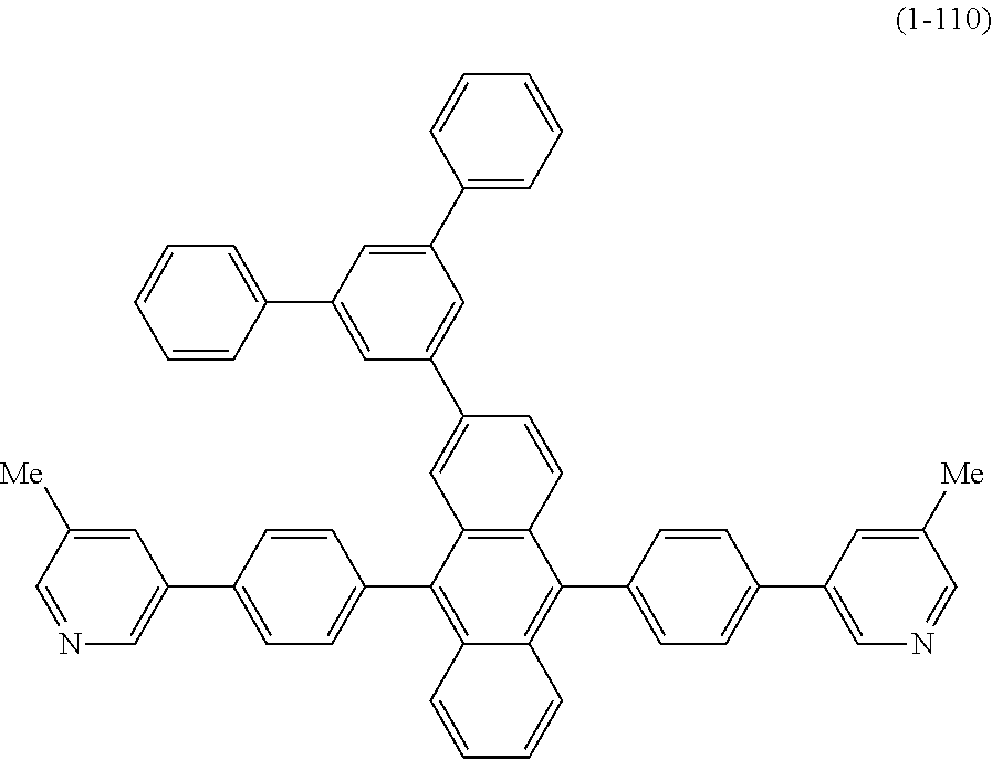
C12=C(C(C3=CC=C(C4=CN=CC([Me])=C4)C=C3)=C3C(=C1C1=CC=C(C4=CN=CC([Me])=C4)C=C1)C=CC=C3)C=C(C1=CC(C3=CC=CC=C3)=CC(C3=CC=CC=C3)=C1)C=C2
